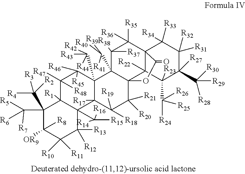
C1(C([R7])([R6])[R5])(C([R3])([R4])[R2])C([R8])([OR9])C([R10])([R11])C([R13])([R12])C2(C([R15])([R16])[R14])C1([R1])C([R47])([R48])C([R45])([R46])C1(C([R43])([R42])[R44])C2([R17])C([R19])([R18])C([R21])([R20])C23C1(C([R41])([R40])[R39])C([R37])([R38])C([R35])([R36])C1(C2([R22])C([R23])(C([R24])([R26])[R25])C([R27])(C([R29])([R28])[R30])C([R32])([R31])C1([R34])[R33])C(=O)O3
